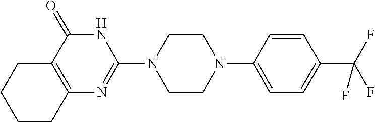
C12=C(C(=O)NC(N3CCN(C4=CC=C(C(F)(F)F)C=C4)CC3)=N1)CCCC2
